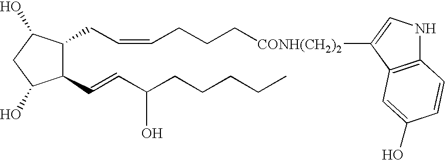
C1(C=CC(CCCCC)O)C(CC=CCCC[CONH(CH2)2]C2=CNC3=C2C=C(O)C=C3)C(O)CC1O
